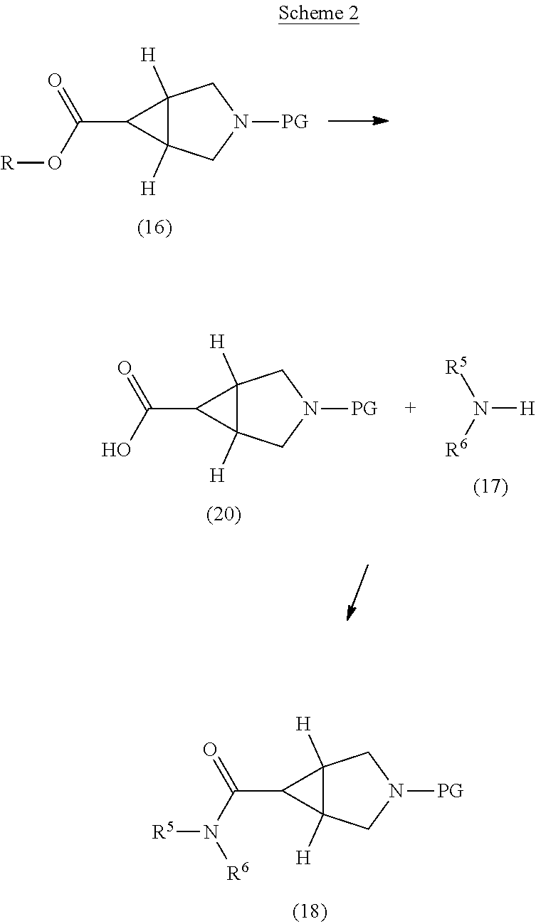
C(C1C2([H])C1([H])CN([PG])C2)(O[R])=O.N([H])([R5])[R6].C(C1C2([H])C1([H])CN([PG])C2)(O)=O.C(C1C2([H])C1([H])CN([PG])C2)(N([R5])[R6])=O
